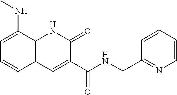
C1=C(NC)C2=C(C=C1)C=C(C(NCC1=NC=CC=C1)=O)C(=O)N2
